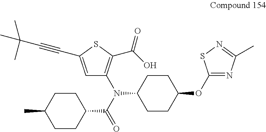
C1=C(C#CC(C)(C)C)SC(C(O)=O)=C1N(C(=O)C1CCC(C)CC1)C1CCC(OC2=NC(C)=NS2)CC1
